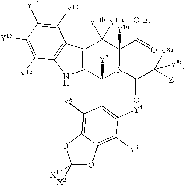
N1(C(C([Z])([Y8b])[Y8a])=O)C(C([O-Et])=O)([Y10])C([Y11a])([Y11b])C2=C(C1([Y7])C1=C([Y4])C([Y3])=C3C(=C1[Y6])OC([X2])([X1])O3)NC1=C2C([Y13])=C([Y14])C([Y15])=C1[Y16]
